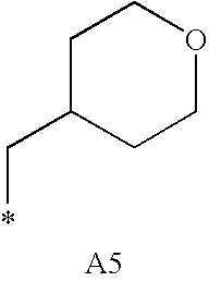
C1C(C*)CCOC1
